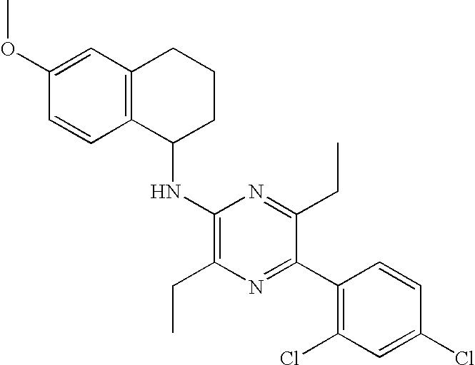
C1(OC)=CC2=C(C=C1)C(NC1=C(CC)N=C(C3=C(Cl)C=C(Cl)C=C3)C(CC)=N1)CCC2
